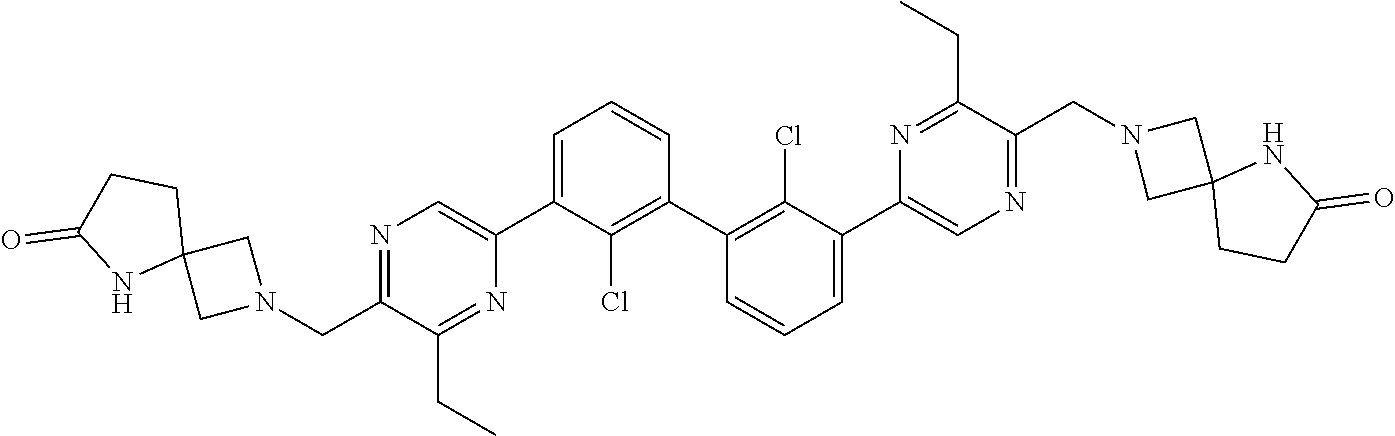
N1=C(CN2CC3(C2)CCC(=O)N3)C(CC)=NC(C2=CC=CC(C3=C(Cl)C(C4=CN=C(CN5CC6(C5)CCC(=O)N6)C(CC)=N4)=CC=C3)=C2Cl)=C1
